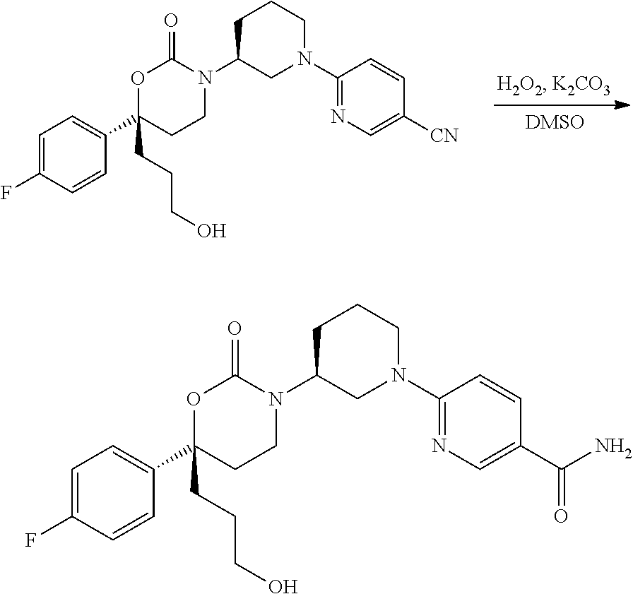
C1=C(F)C=CC(C2(CCCO)CCN(C3CN(C4=NC=C([CN])C=C4)CCC3)C(=O)O2)=C1.C1=C(F)C=CC(C2(CCCO)CCN(C3CN(C4=NC=C(C(N)=O)C=C4)CCC3)C(=O)O2)=C1
